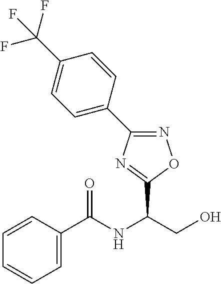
C(NC(CO)C1=NC(C2=CC=C(C(F)(F)F)C=C2)=NO1)(=O)C1=CC=CC=C1
